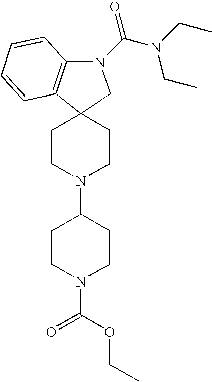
C12(CCN(C3CCN(C(OCC)=O)CC3)CC1)C1=C(N(C(N(CC)CC)=O)C2)C=CC=C1
